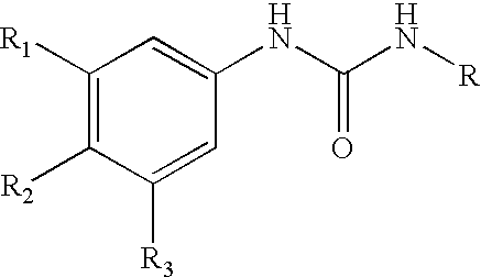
C1([R1])=C([R2])C([R3])=CC(NC(N[R])=O)=C1
